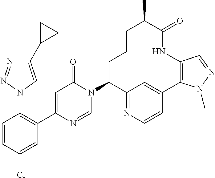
C1(C2CC2)=CN(C2=C(C3=CC(=O)N(C4C5=NC=CC(=C5)C5=C(C=NN5C)NC(=O)C(C)CCC4)C=N3)C=C(Cl)C=C2)N=N1
